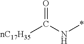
[nC17H35]C(N*)=O
